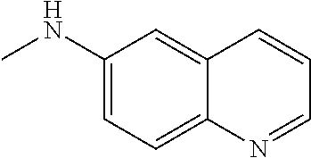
C12=CC(NC)=CC=C1N=CC=C2
